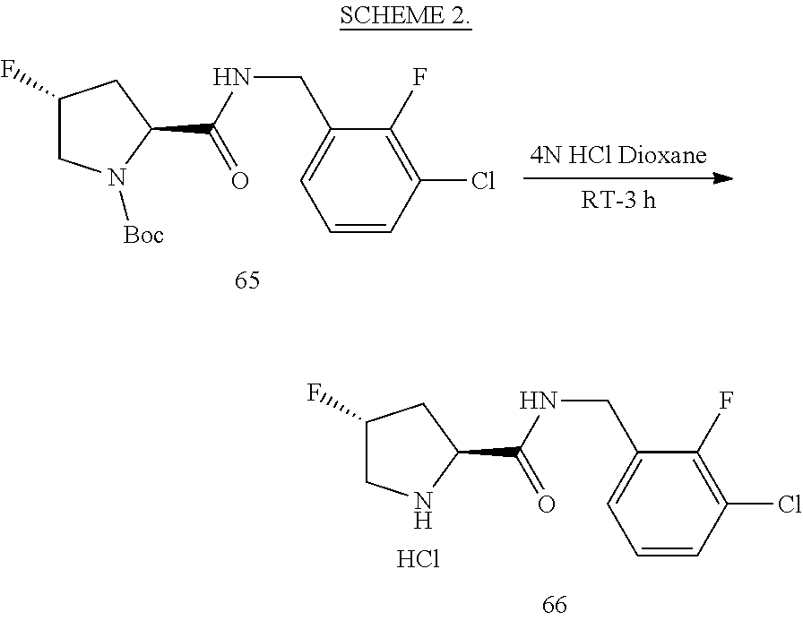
C1(F)CNC(C(NCC2=CC=CC(Cl)=C2F)=O)C1.Cl.C1(F)CN([Boc])C(C(NCC2=CC=CC(Cl)=C2F)=O)C1
